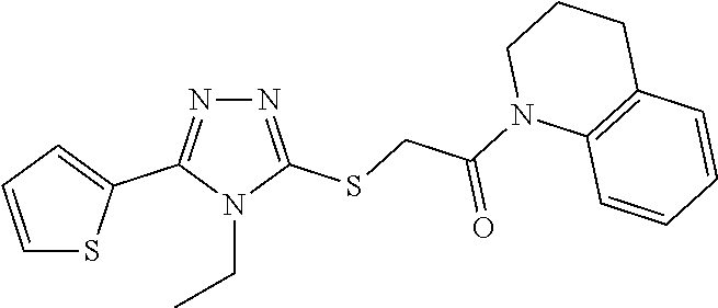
N1=C(SCC(N2C3=C(CCC2)C=CC=C3)=O)N(CC)C(C2=CC=CS2)=N1
